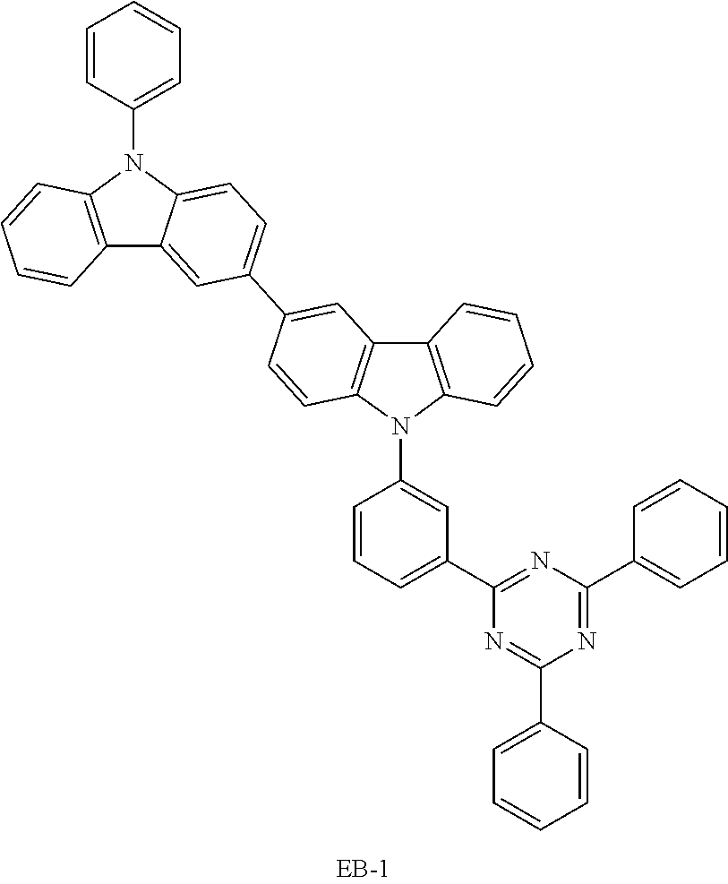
C1(C2=CC=CC=C2)=NC(C2=CC=CC(N3C4=C(C5=C3C=CC(C3=CC=C6C(=C3)C3=C(N6C6=CC=CC=C6)C=CC=C3)=C5)C=CC=C4)=C2)=NC(C2=CC=CC=C2)=N1
